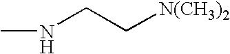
CNCC[N(CH3)2]
